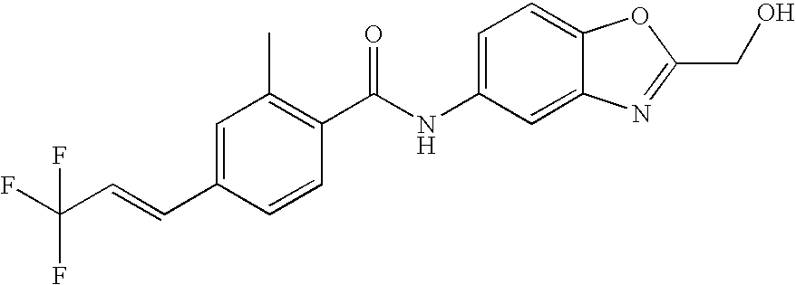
C1=C(C=CC(F)(F)F)C=CC(C(NC2=CC=C3C(=C2)N=C(CO)O3)=O)=C1C
